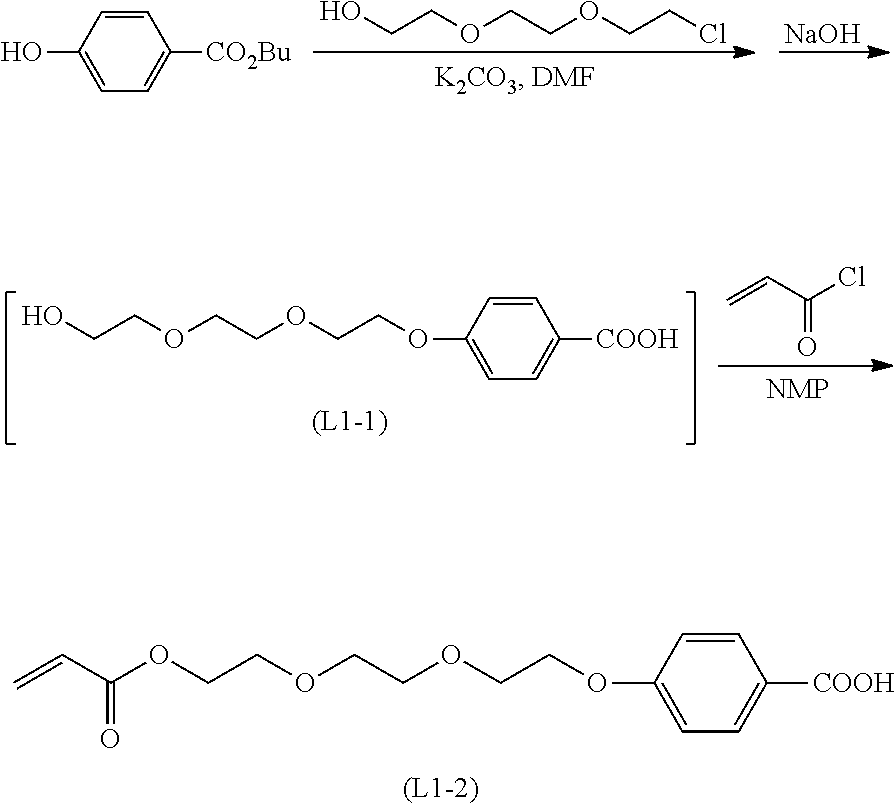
C(COCCOCCOC1=CC=C([COOH])C=C1)OC(C=C)=O.OCCOCCOCCOC1=CC=C([COOH])C=C1.C=CC(Cl)=O.C1=CC(O)=CC=C1[CO2Bu].OCCOCCOCCCl.[NaOH]
